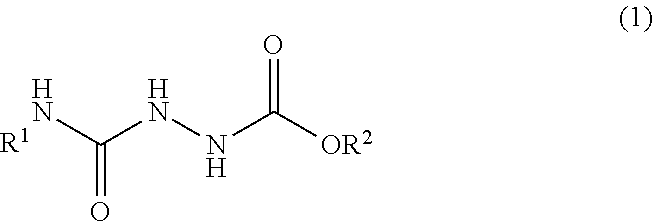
O=C(NNC(=O)N)[OR2].[R1]
